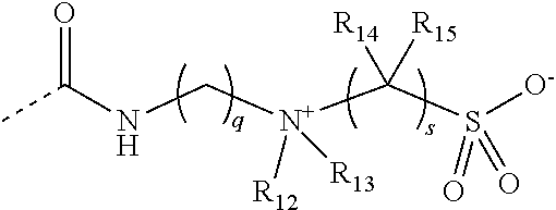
CC(NC[N+](C(S([O-])(=O)=O)([R14])[R15])([R12])[R13])=O
